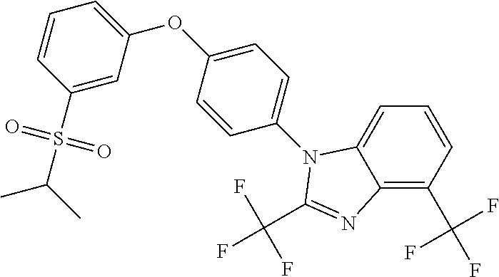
C1=C(S(C(C)C)(=O)=O)C=CC=C1OC1=CC=C(N2C3=CC=CC(C(F)(F)F)=C3N=C2C(F)(F)F)C=C1
